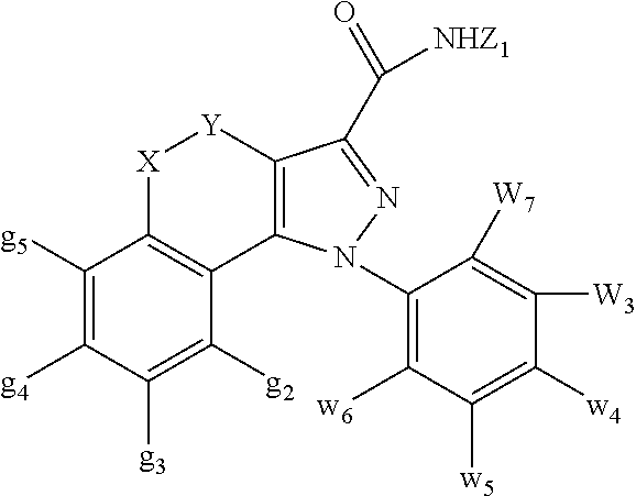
C1([g5])=C([g4])C([g3])=C([g2])C2=C1[X][Y]C1=C2N(C2=C([w6])C([w5])=C([w4])C([W3])=C2[W7])N=C1C(=O)[NHZ1]
